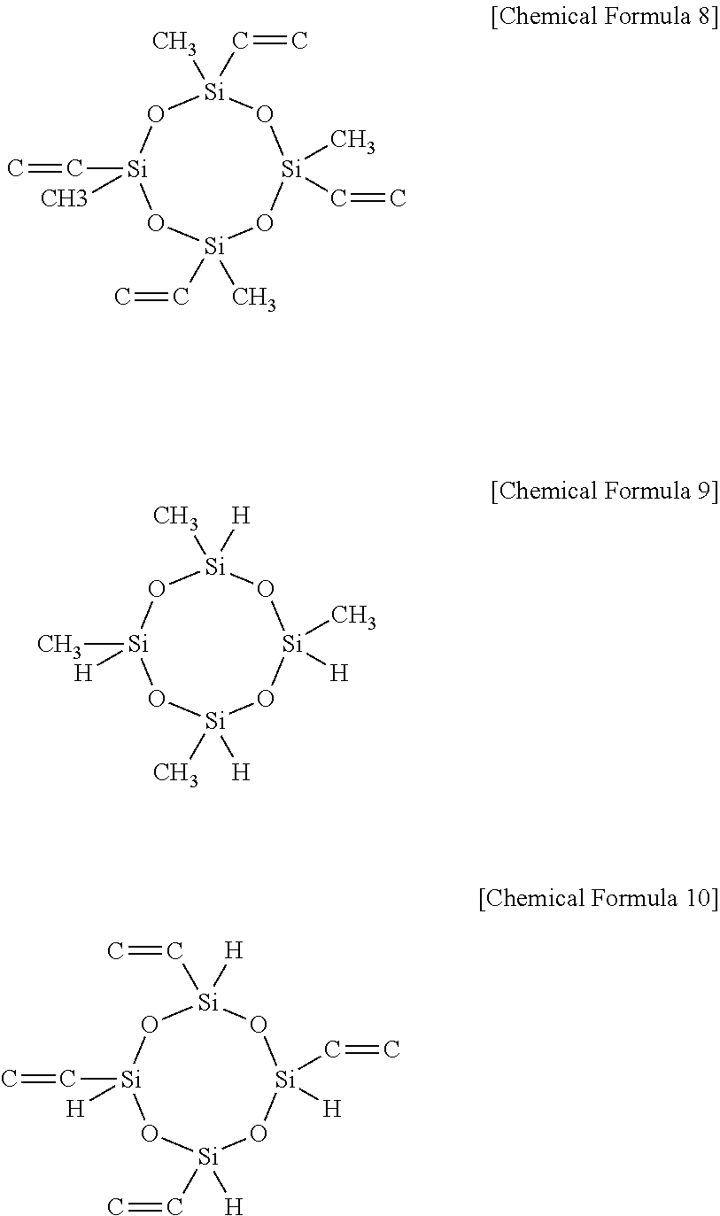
C[Si]1(C=C)O[Si](C=C)(C)O[Si](C=C)(C)O[Si](C=C)(C)O1.C[Si]1([H])O[Si](C)([H])O[Si](C)([H])O[Si]([H])(C)O1.C([Si]1([H])O[Si](C=C)([H])O[Si](C=C)([H])O[Si]([H])(C=C)O1)=C
